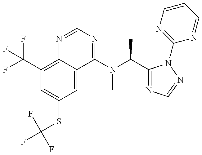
C1(C(F)(F)F)=C2C(=CC(SC(F)(F)F)=C1)C(N(C(C1=NC=NN1C1=NC=CC=N1)C)C)=NC=N2
